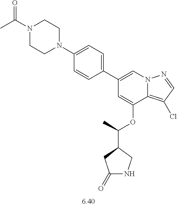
C1(C2=CC=C(N3CCN(C(C)=O)CC3)C=C2)=CN2C(=C(Cl)C=N2)C(OC(C2CC(=O)NC2)C)=C1
